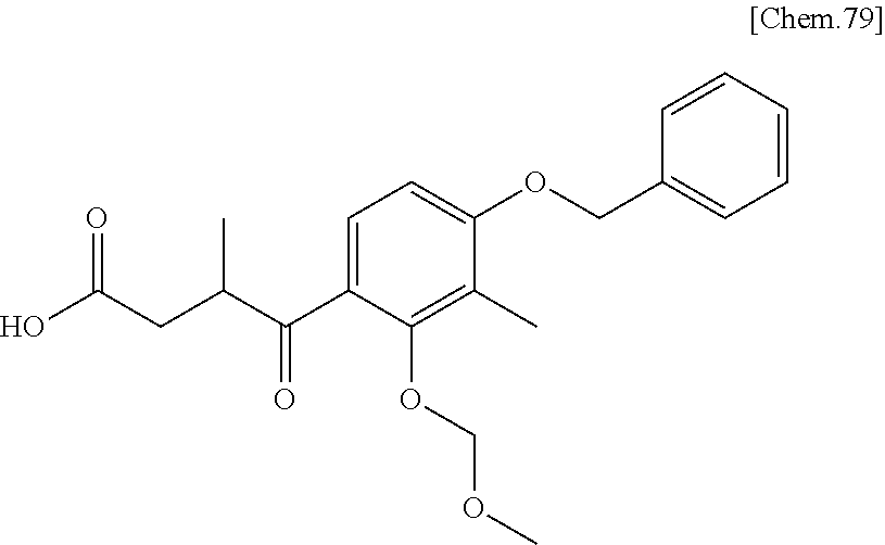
C1(C(C(CC(O)=O)C)=O)=CC=C(OCC2=CC=CC=C2)C(C)=C1OCOC
